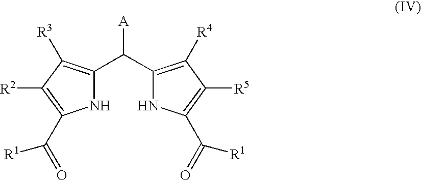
C([A])(C1=C([R3])C([R2])=C(C(=O)[R1])N1)C1=C([R4])C([R5])=C(C(=O)[R1])N1
